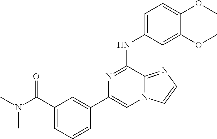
C1=CC=C(C(=O)N(C)C)C=C1C1=CN2C(=NC=C2)C(NC2=CC=C(OC)C(OC)=C2)=N1
